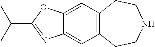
C12=C(CCNCC1)C=C1C(=C2)OC(C(C)C)=N1
